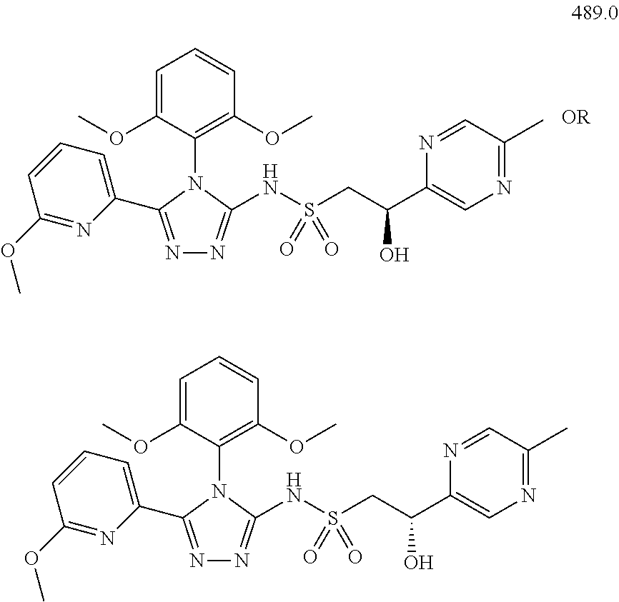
C1=C(OC)C(N2C(C3=CC=CC(OC)=N3)=NN=C2NS(CC(O)C2=CN=C(C)C=N2)(=O)=O)=C(OC)C=C1.[OR].C1=C(OC)C(N2C(C3=CC=CC(OC)=N3)=NN=C2NS(CC(O)C2=CN=C(C)C=N2)(=O)=O)=C(OC)C=C1
